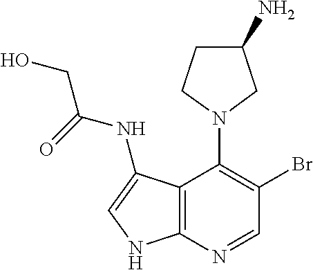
C12=C(N=CC(Br)=C1N1CC(N)CC1)NC=C2NC(=O)CO
